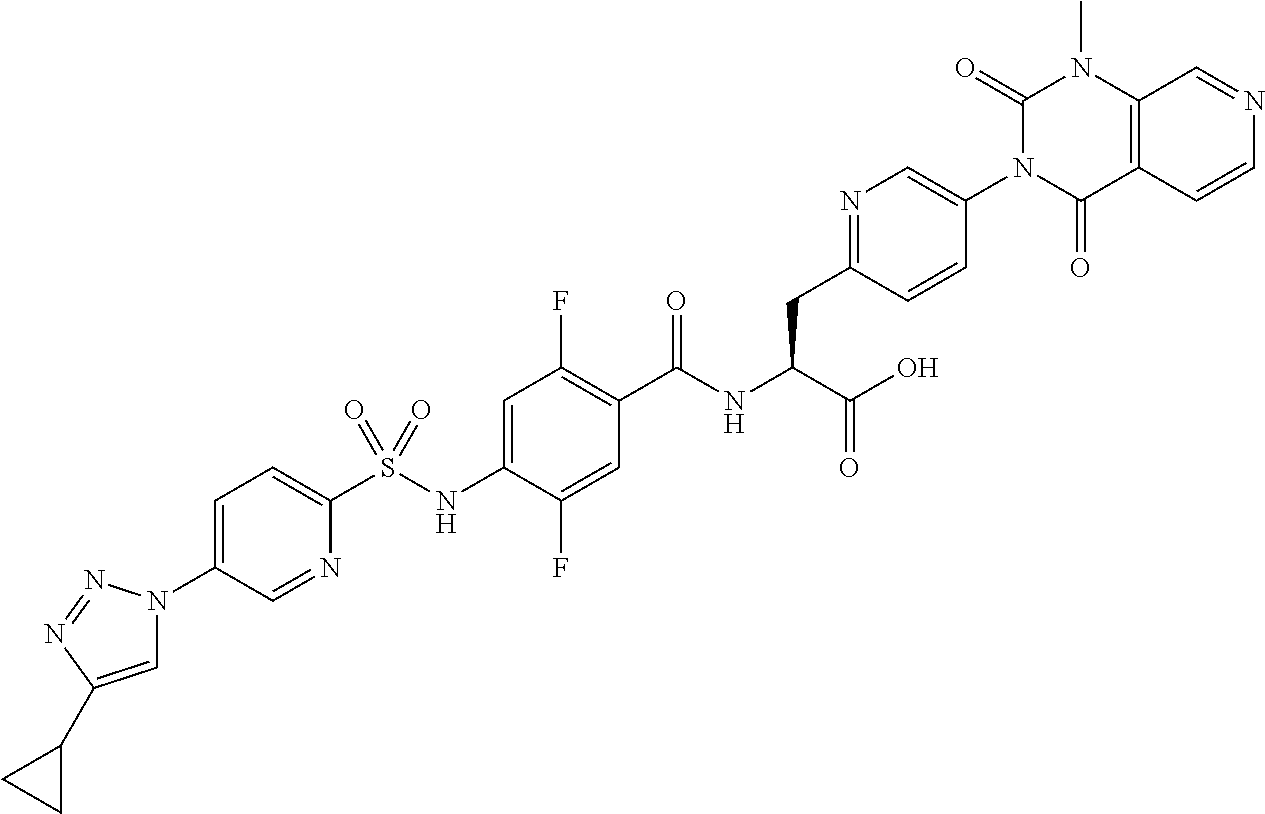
C1=C(N2C=C(C3CC3)N=N2)C=NC(S(=O)(=O)NC2=CC(F)=C(C(=O)NC(C(O)=O)CC3=NC=C(N4C(=O)C5=C(N(C)C4=O)C=NC=C5)C=C3)C=C2F)=C1
